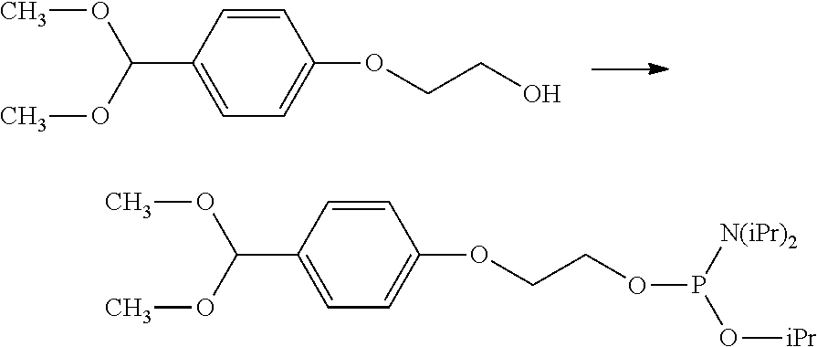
O(CCO)C1=CC=C(C(OC)OC)C=C1.P(O[iPr])([N(iPr)2])OCCOC1=CC=C(C(OC)OC)C=C1
